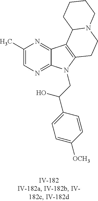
C1(C)=CN=C2C(=N1)C1=C(N2CC(C2=CC=C([OCH3])C=C2)O)CCN2C1CCCC2
